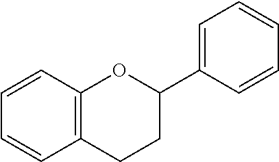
C1=CC2=C(C=C1)CCC(C1=CC=CC=C1)O2
